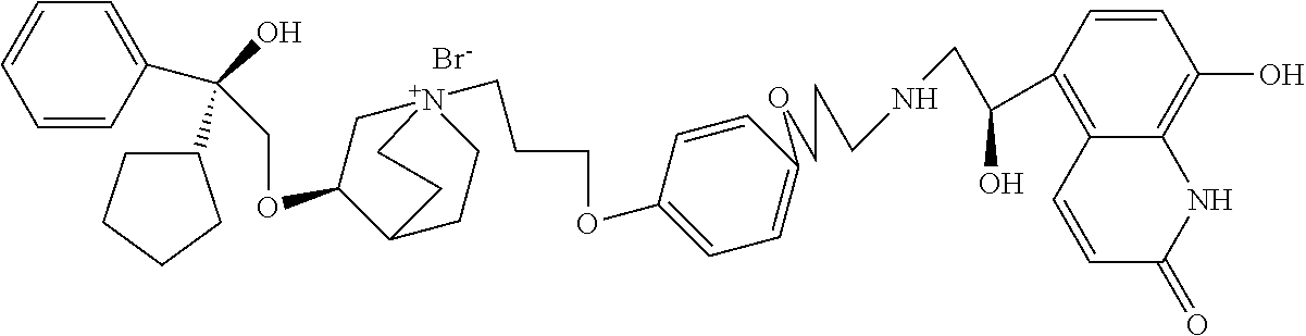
[Br-].C(OC1C[N+]2(CCCOC3=CC=C(OCCCNCC(C4=C5C(=C(O)C=C4)NC(=O)C=C5)O)C=C3)CCC1CC2)C(O)(C1CCCC1)C1=CC=CC=C1
